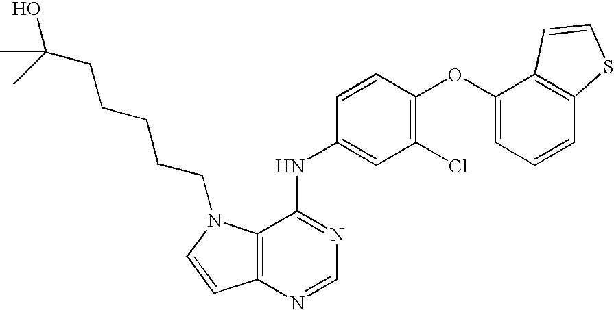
C12=C(N=CN=C1NC1=CC(Cl)=C(OC3=CC=CC4=C3C=CS4)C=C1)C=CN2CCCCCC(O)(C)C
